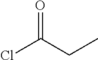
ClC(CC)=O
